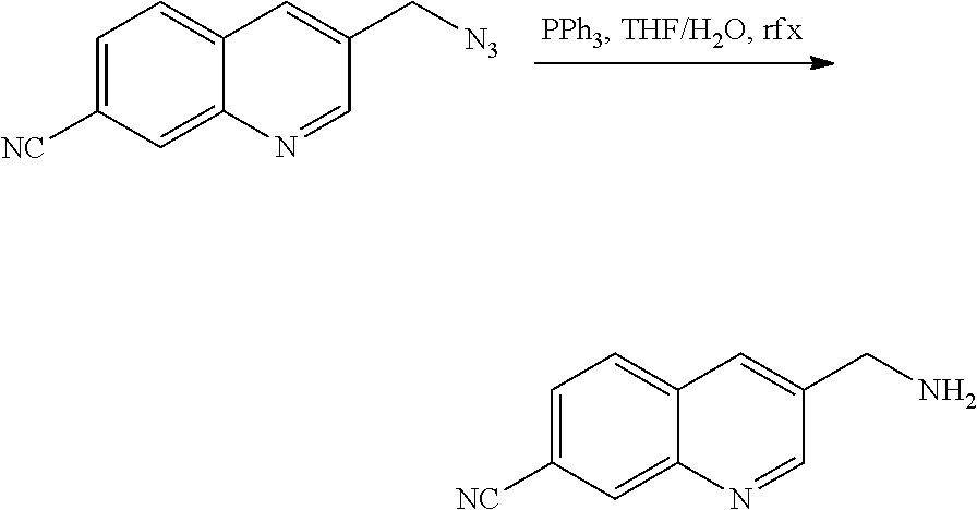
C1=C([NC])C=C2C(=C1)C=C(C[N3])C=N2.C1=C([NC])C=C2C(=C1)C=C(CN)C=N2
